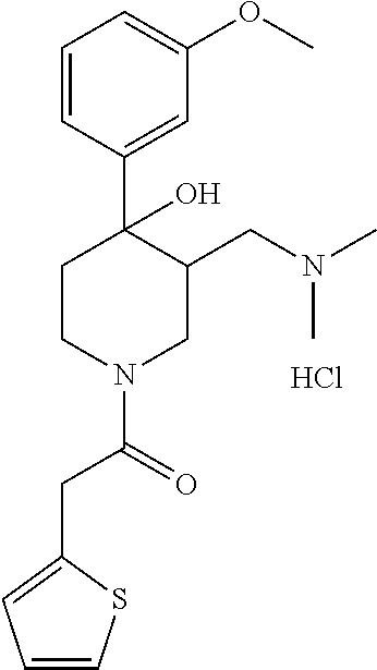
C1=CC(C2(O)CCN(C(CC3=CC=CS3)=O)CC2CN(C)C)=CC(OC)=C1.Cl
